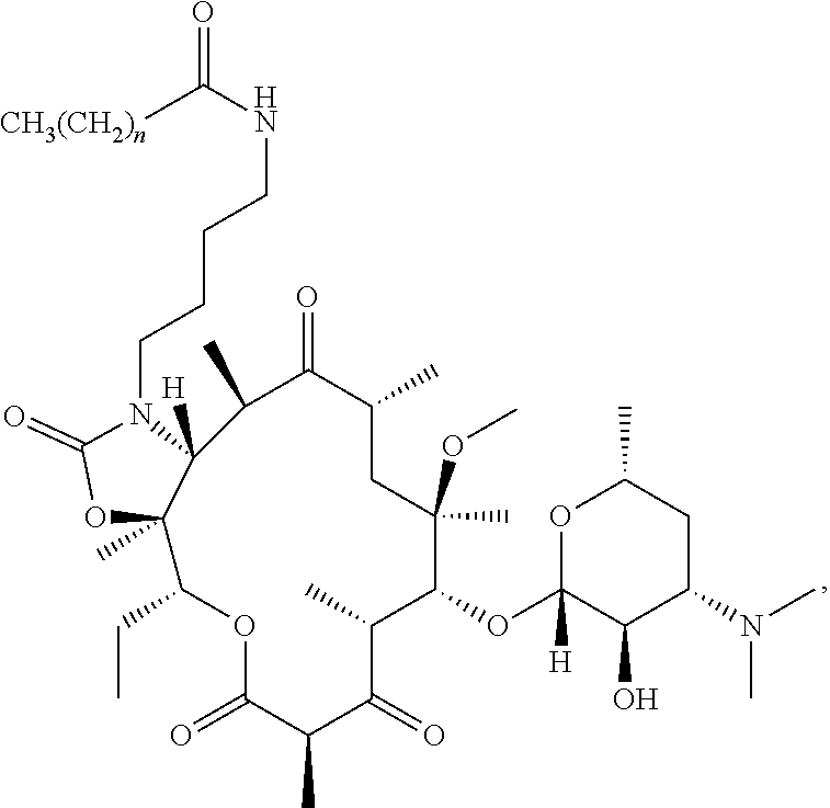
C1(C)C(=O)C(C)CC(OC)(C)C(OC2([H])OC(C)CC(N(C)C)C2O)C(C)C(=O)C(C)C(=O)OC(CC)C2(C)C1([H])N(CCCCNC([CH3(CH2)n])=O)C(=O)O2
